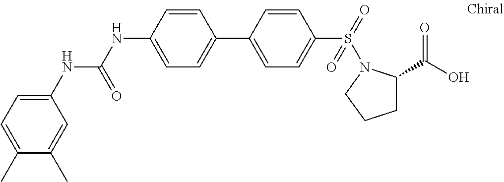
C1(NC(NC2=CC=C(C3=CC=C(S(=O)(=O)N4C(C(O)=O)CCC4)C=C3)C=C2)=O)=CC=C(C)C(C)=C1
